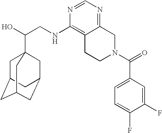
C(CNC1=C2C(=NC=N1)CN(C(=O)C1=CC=C(F)C(F)=C1)CC2)(O)C12CC3CC(CC(C1)C3)C2
